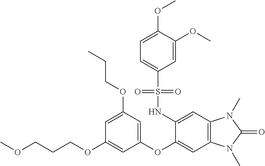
C(COC1=CC(OC2=CC3=C(C=C2NS(C2=CC=C(OC)C(OC)=C2)(=O)=O)N(C)C(=O)N3C)=CC(OCCC)=C1)COC
